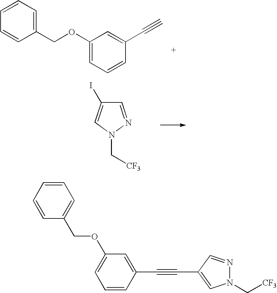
C1(OCC2=CC=CC=C2)=CC=CC(C#C)=C1.C1=NN(C[CF3])C=C1I.C1=CC(C#CC2=CN(C[CF3])N=C2)=CC(OCC2=CC=CC=C2)=C1
